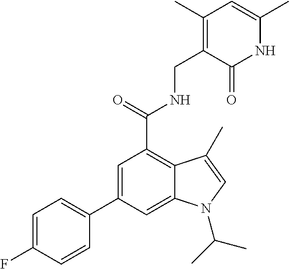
N1C(C)=CC(C)=C(CNC(C2=C3C(=CC(C4=CC=C(F)C=C4)=C2)N(C(C)C)C=C3C)=O)C1=O
